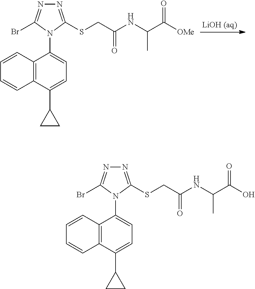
C12=C(C(C3CC3)=CC=C1N1C(SCC(NC(C([OMe])=O)C)=O)=NN=C1Br)C=CC=C2.C12=C(C(C3CC3)=CC=C1N1C(SCC(NC(C(O)=O)C)=O)=NN=C1Br)C=CC=C2
